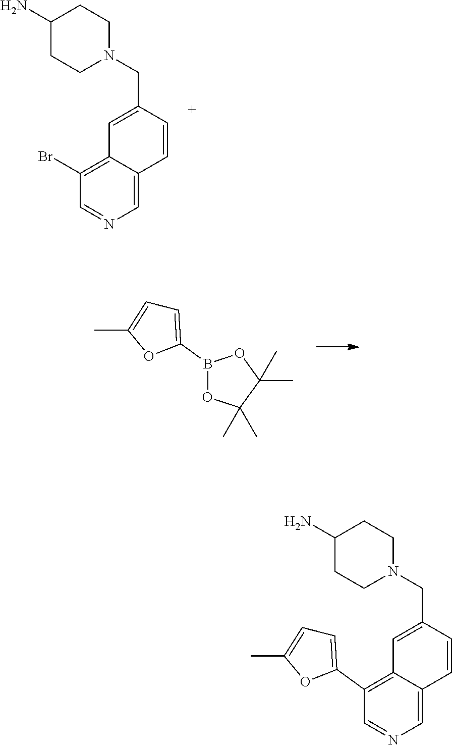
C1(N)CCN(CC2=CC3=C(Br)C=NC=C3C=C2)CC1.B1(C2=CC=C(C)O2)OC(C)(C)C(C)(C)O1.C1(N)CCN(CC2=CC3=C(C4=CC=C(C)O4)C=NC=C3C=C2)CC1
